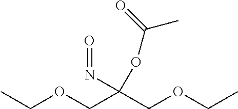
CCOCC(COCC)(N=O)OC(C)=O
